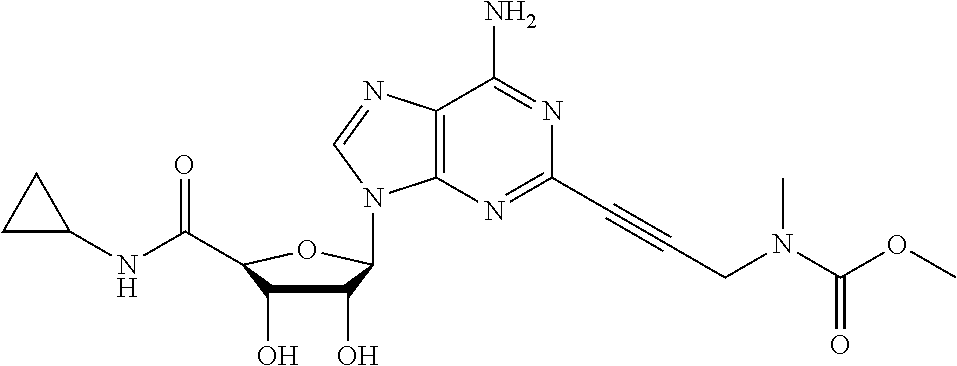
C1(O)C(O)C(C(NC2CC2)=O)OC1N1C2=C(N=C1)C(N)=NC(C#CCN(C(OC)=O)C)=N2
